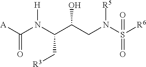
[A]C(N(C(C(CN(S([R6])(=O)=O)[R5])O)C[R3])[H])=O
